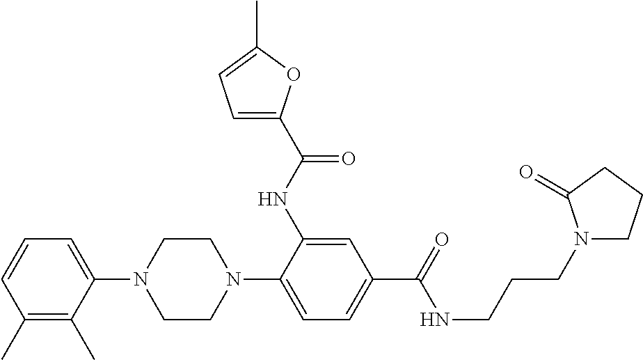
C1=CC(C)=C(C)C(N2CCN(C3=CC=C(C(=O)NCCCN4CCCC4=O)C=C3NC(C3=CC=C(C)O3)=O)CC2)=C1
